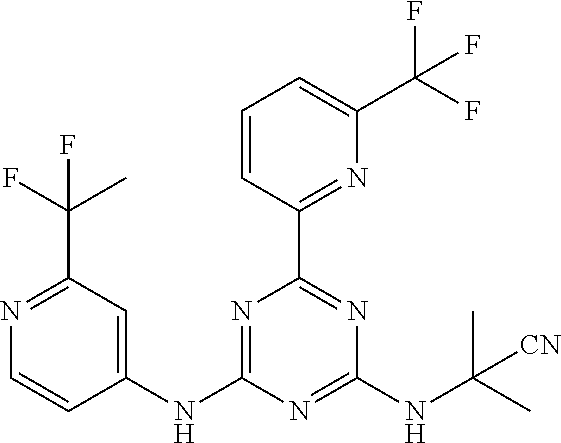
N1=C(NC2=CC(C(C)(F)F)=NC=C2)N=C(NC(C)(C)[CN])N=C1C1=NC(C(F)(F)F)=CC=C1
